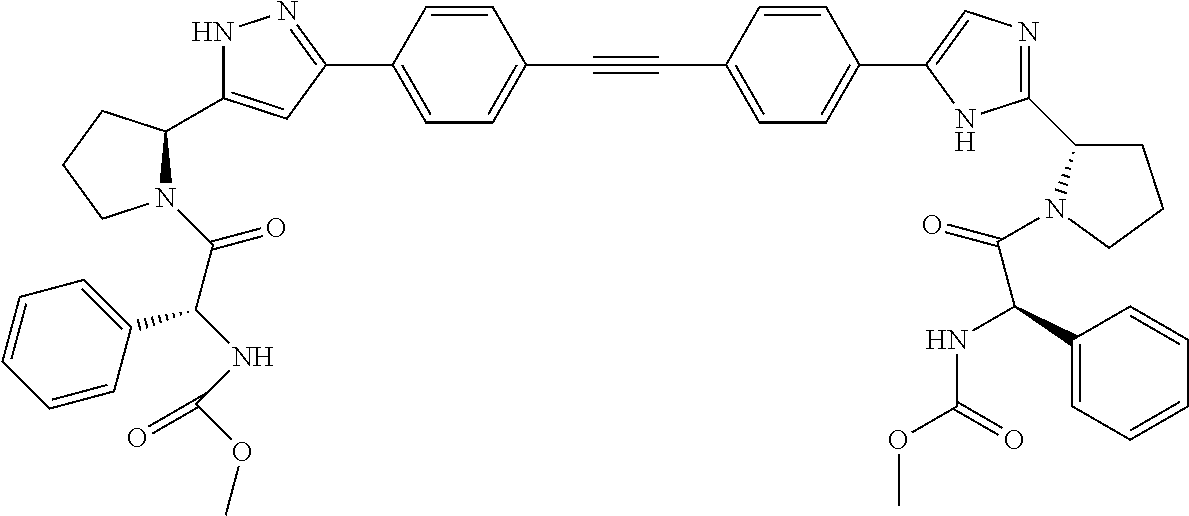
N1C(C2N(C(C(NC(OC)=O)C3=CC=CC=C3)=O)CCC2)=CC(C2=CC=C(C#CC3=CC=C(C4=CN=C(C5CCCN5C(=O)C(C5=CC=CC=C5)NC(=O)OC)N4)C=C3)C=C2)=N1
